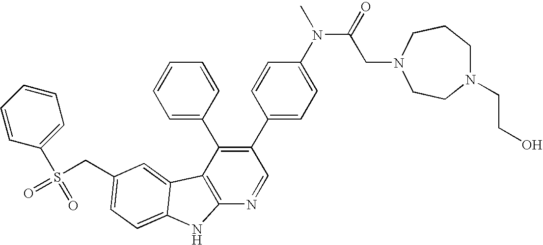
C(C1=CC=C2C(=C1)C1=C(N=CC(C3=CC=C(N(C)C(=O)CN4CCN(CCO)CCC4)C=C3)=C1C1=CC=CC=C1)N2)S(=O)(C1=CC=CC=C1)=O
